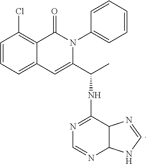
C1=CC=C2C(=C1Cl)C(=O)N(C1=CC=CC=C1)C(C(C)NC1=NC=NC3C1N=CN3)=C2
